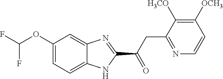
C1(OC(F)F)=CC=C2C(=C1)N=C(C(CC1=NC=CC([OCH3])=C1[H3CO])=O)N2
